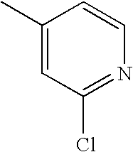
C1(C)=CC(Cl)=NC=C1
